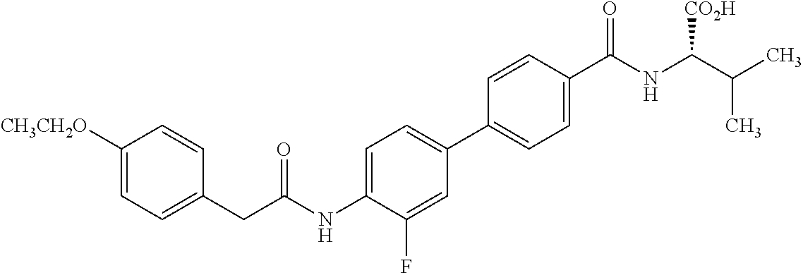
C1([CH3CH2O])=CC=C(CC(NC2=CC=C(C3=CC=C(C(NC(C(C)C)[CO2H])=O)C=C3)C=C2F)=O)C=C1
